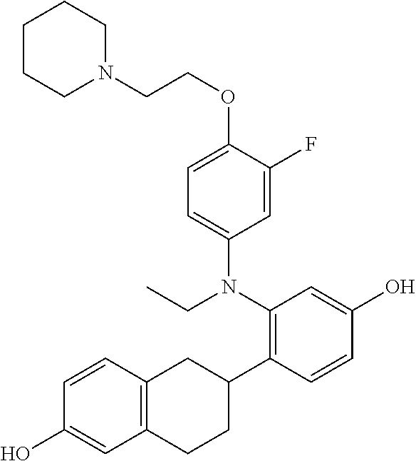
N1(CCOC2=CC=C(N(C3=C(C4CC5=C(CC4)C=C(O)C=C5)C=CC(O)=C3)CC)C=C2F)CCCCC1
